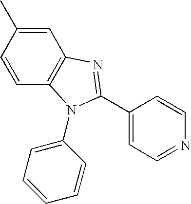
C1=C(C)C=CC2=C1N=C(C1=CC=NC=C1)N2C1=CC=CC=C1
